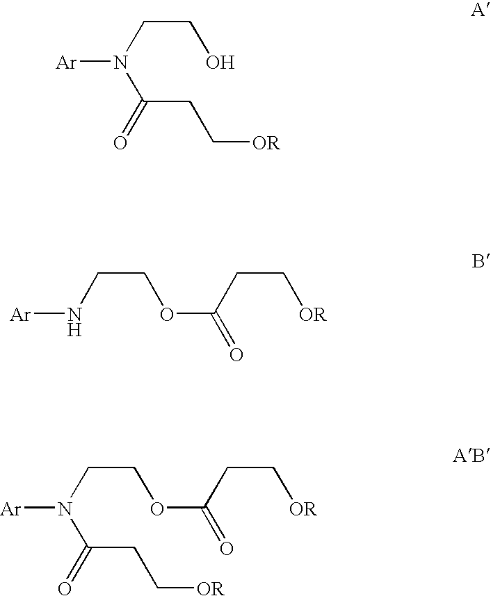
[Ar]N(C(CC[OR])=O)CCO.[Ar]NCCOC(CC[OR])=O.[Ar]N(CCOC(CC[OR])=O)C(CC[OR])=O
